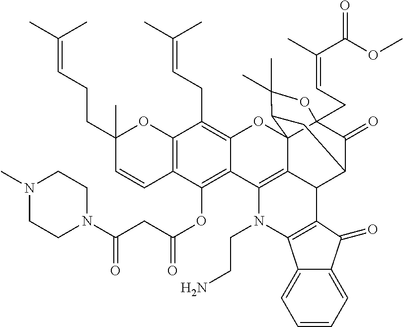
C12=C(C(OC(CC(N3CCN(C)CC3)=O)=O)=C3C(=C1CC=C(C)C)OC14C5(CC=C(C)C(OC)=O)C(=O)C(C6C1=C3N(CCN)C1=C6C(=O)C3=CC=CC=C31)CC4C(C)(C)O5)C=CC(CCC=C(C)C)(C)O2
